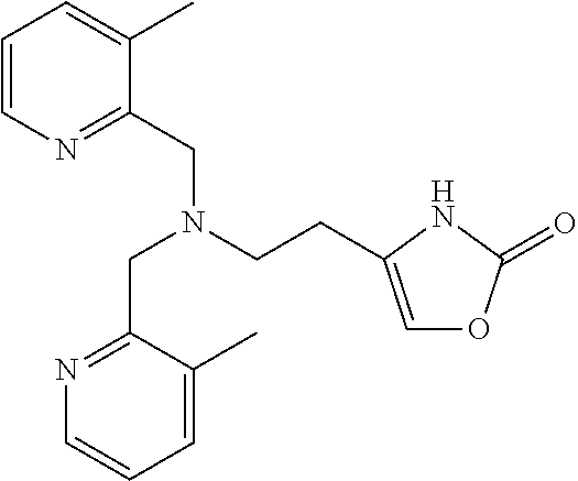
C1=CN=C(CN(CCC2=COC(=O)N2)CC2=NC=CC=C2C)C(C)=C1
